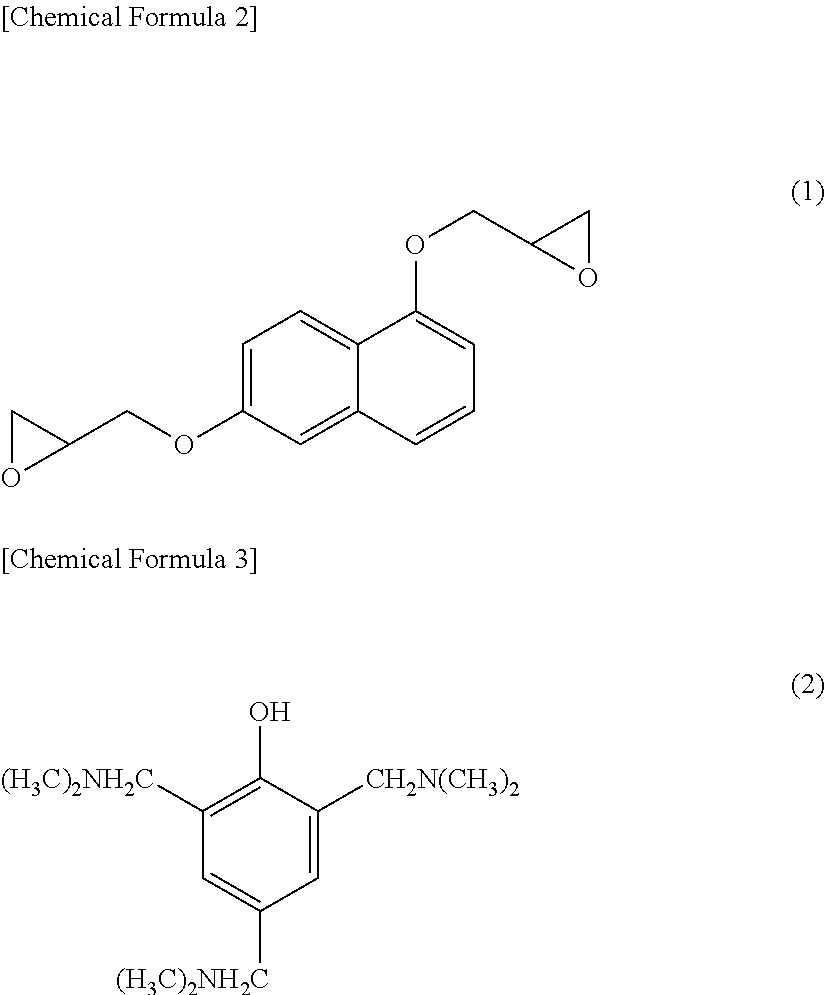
C1=C(OCC2CO2)C=C2C(=C1)C(OCC1OC1)=CC=C2.C1(O)=C([(H3C)2NH2C])C=C([(H3C)2NH2C])C=C1[CH2N(CH3)2]
